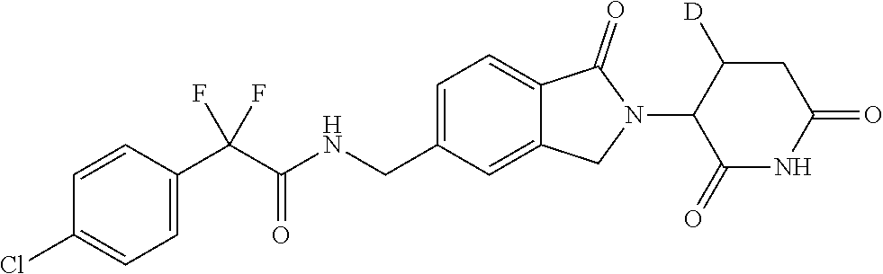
C1=CC(C(C(NCC2=CC=C3C(=C2)CN(C2C(=O)NC(=O)CC2[D])C3=O)=O)(F)F)=CC=C1Cl
